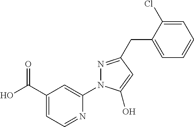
C1(C(O)=O)=CC=NC(N2N=C(CC3=CC=CC=C3Cl)C=C2O)=C1
